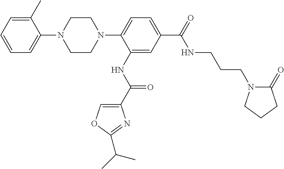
C1=CC=C(C)C(N2CCN(C3=CC=C(C(NCCCN4C(=O)CCC4)=O)C=C3NC(=O)C3=COC(C(C)C)=N3)CC2)=C1
